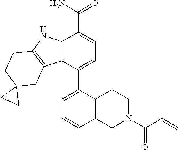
C12=C(C3=C(N1)CCC1(C3)CC1)C(C1=CC=CC3=C1CCN(C(C=C)=O)C3)=CC=C2C(=O)N
